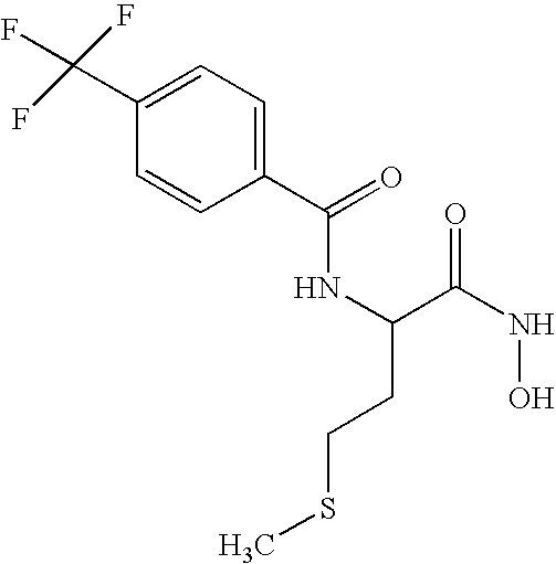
C1(C(=O)NC(CCSC)C(NO)=O)=CC=C(C(F)(F)F)C=C1
